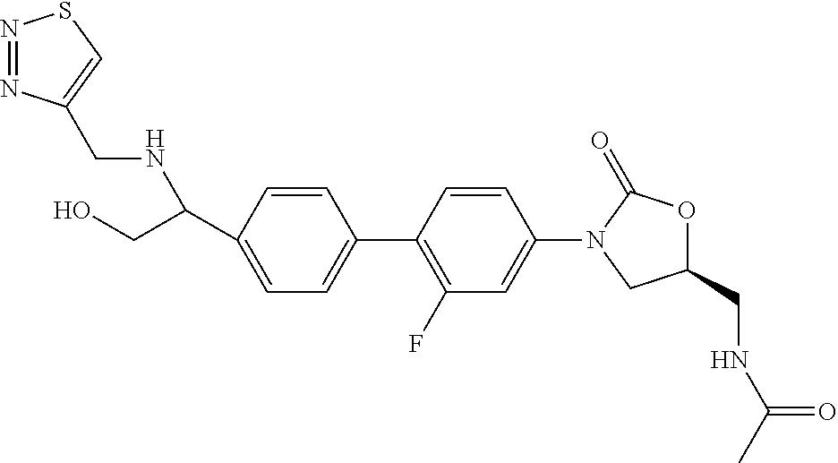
C1(C(NCC2=CSN=N2)CO)=CC=C(C2=C(F)C=C(N3CC(CNC(C)=O)OC3=O)C=C2)C=C1
